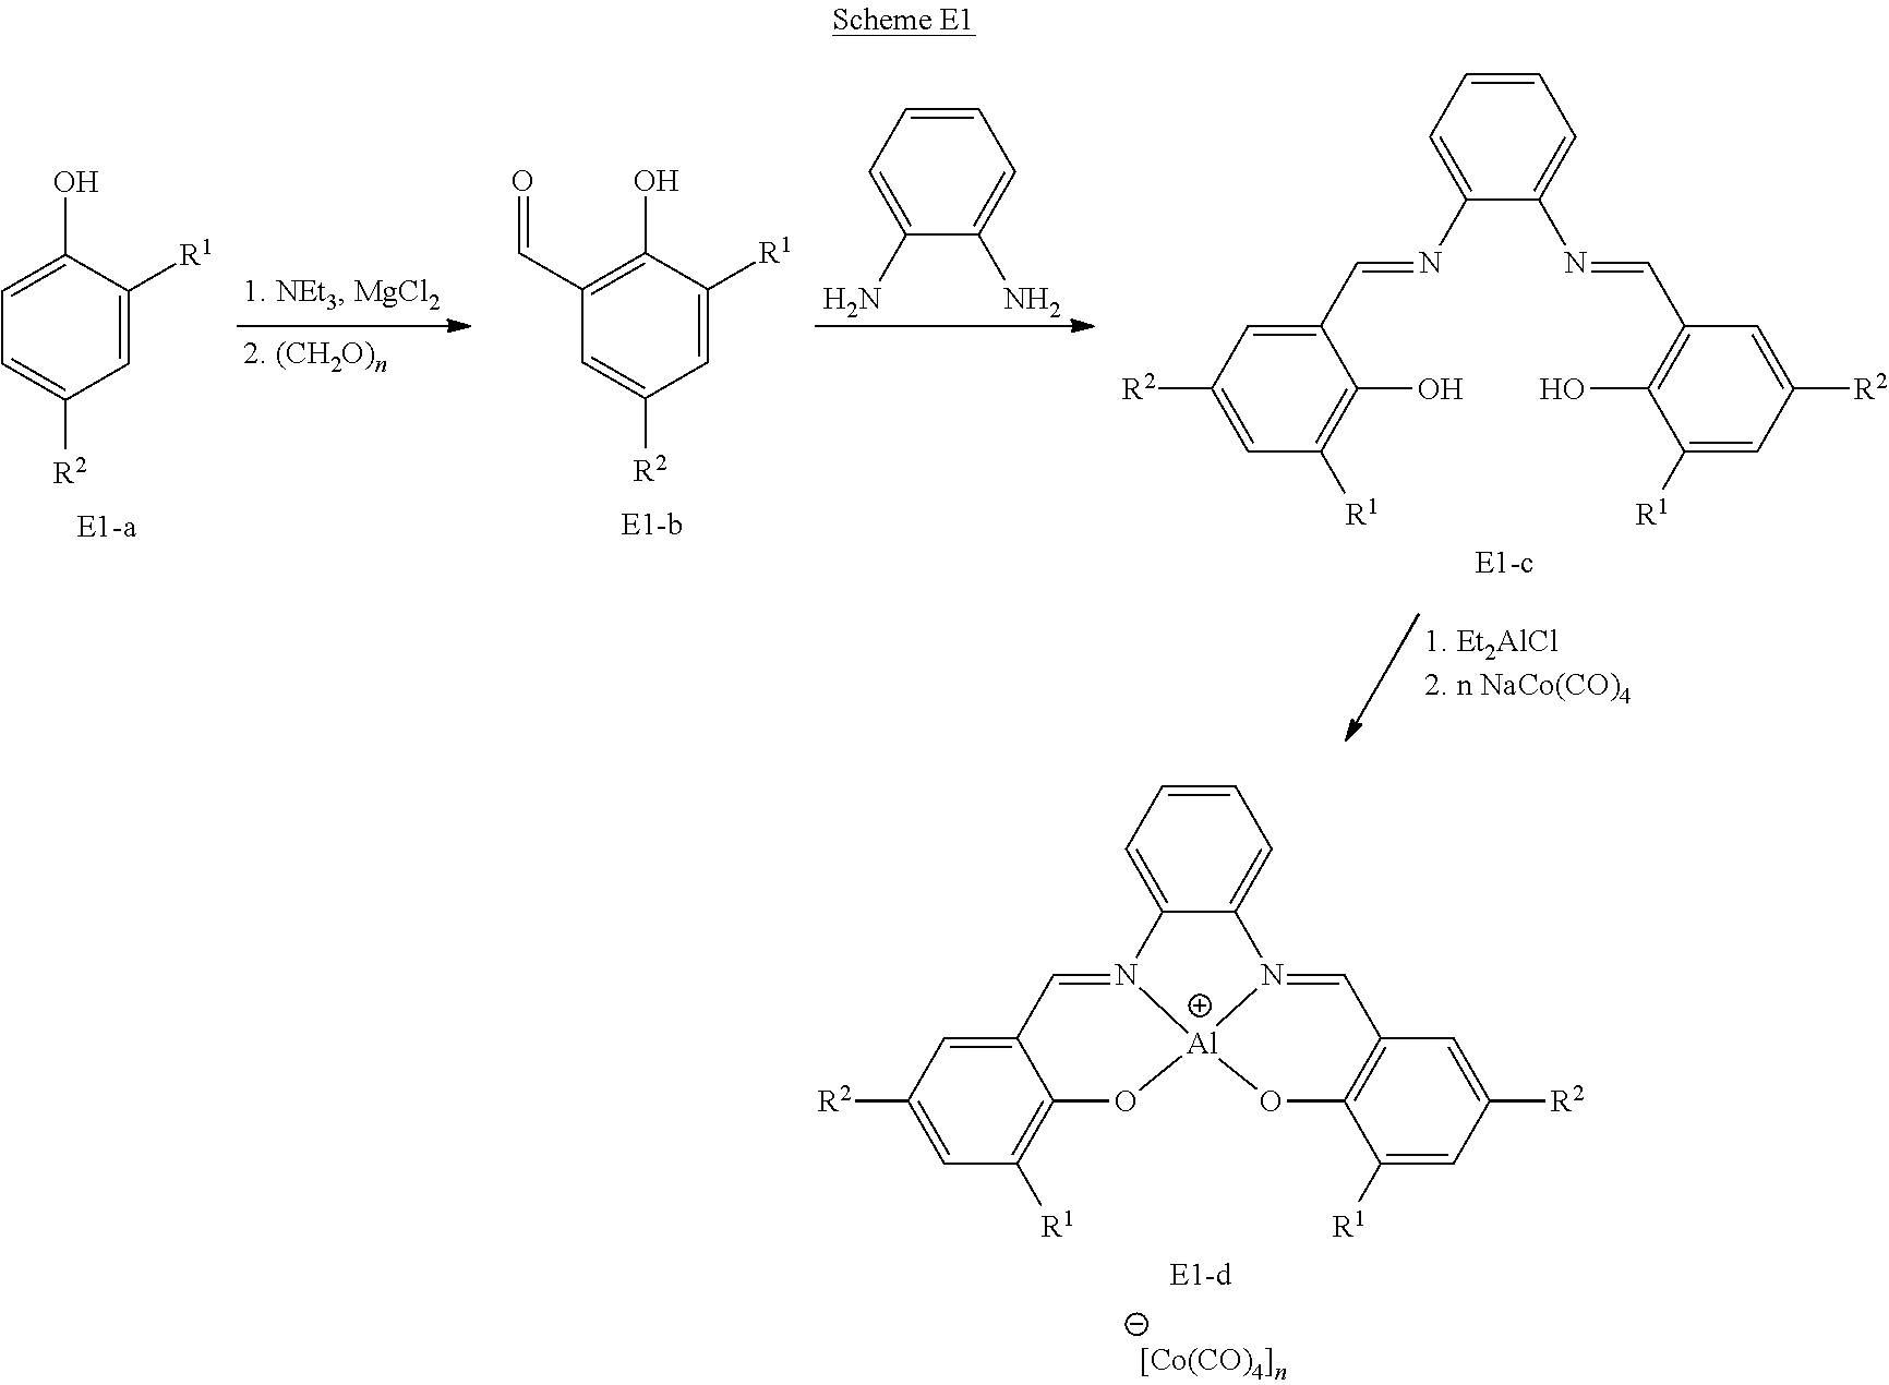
C1=CC=C(N)C(N)=C1.C1(O)=CC=C([R2])C=C1[R1].C1(O)=C(C=O)C=C([R2])C=C1[R1].C1(C=NC2=CC=CC=C2N=CC2=C(O)C([R1])=CC([R2])=C2)=CC([R2])=CC([R1])=C1O.C12=CC([R2])=CC([R1])=C1O[Al]13N(=C2)C2=CC=CC=C2N1=CC1=C(C([R1])=CC([R2])=C1)O3
